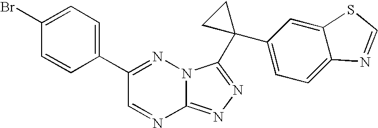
C12=NN=C(C3(C4=CC=C5C(=C4)SC=N5)CC3)N1N=C(C1=CC=C(Br)C=C1)C=N2
